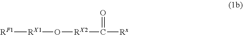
[RF1][RX1]O[RX2]C(=O)[Rx]
